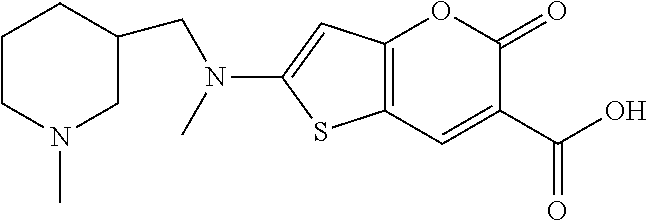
C12=C(C=C(C(O)=O)C(=O)O1)SC(N(C)CC1CCCN(C)C1)=C2
